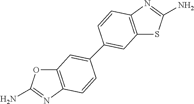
O1C2=C(N=C1N)C=CC(C1=CC3=C(N=C(N)S3)C=C1)=C2
